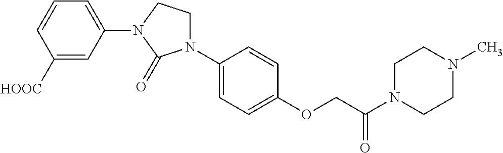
C1([HOOC])=CC(N2CCN(C3=CC=C(OCC(N4CCN(C)CC4)=O)C=C3)C2=O)=CC=C1
